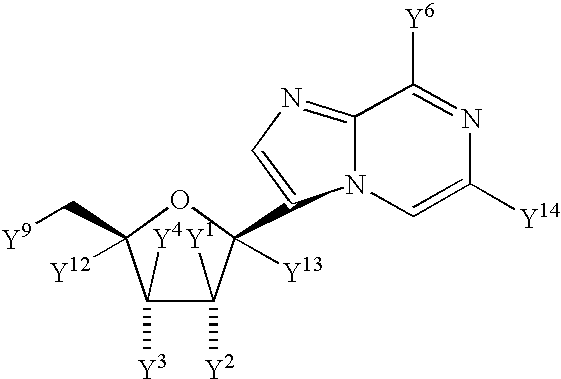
C1([Y4])([Y3])C([Y1])([Y2])C(C2=CN=C3N2C=C([Y14])N=C3[Y6])([Y13])OC1(C[Y9])[Y12]
